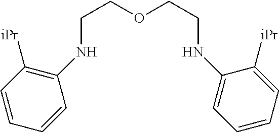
C(COCCNC1=CC=CC=C1[iPr])NC1=C([iPr])C=CC=C1
